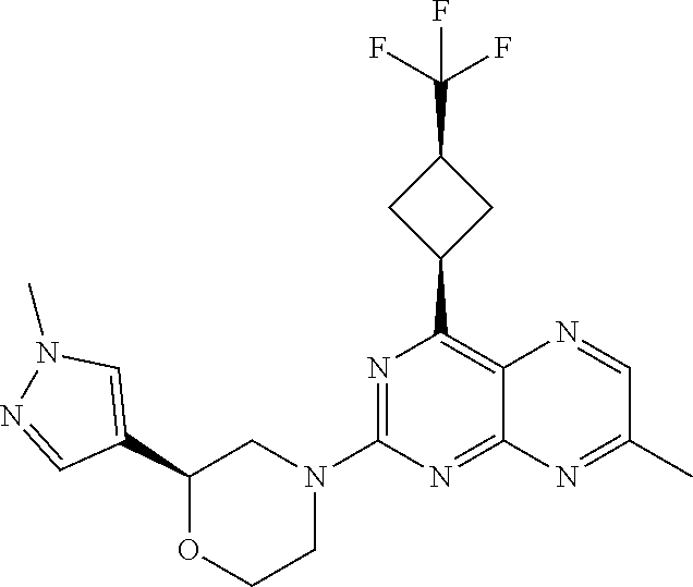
C1(C2=CN(C)N=C2)OCCN(C2=NC(C3CC(C(F)(F)F)C3)=C3C(=N2)N=C(C)C=N3)C1
